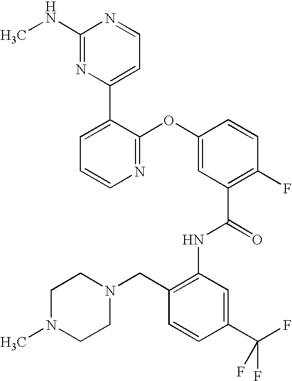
N1=C(OC2=CC(C(=O)NC3=C(CN4CCN(C)CC4)C=CC(C(F)(F)F)=C3)=C(F)C=C2)C(C2=CC=NC(NC)=N2)=CC=C1
